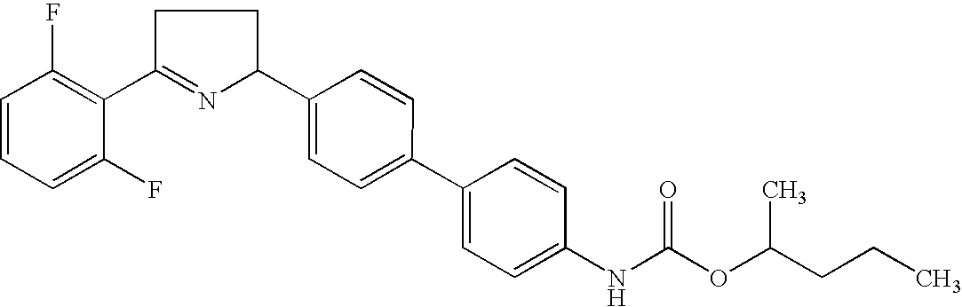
C1=CC=C(F)C(C2=NC(C3=CC=C(C4=CC=C(NC(OC(CCC)C)=O)C=C4)C=C3)CC2)=C1F
